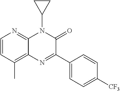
C12=C(C)C=CN=C1N(C1CC1)C(=O)C(C1=CC=C([CF3])C=C1)=N2
